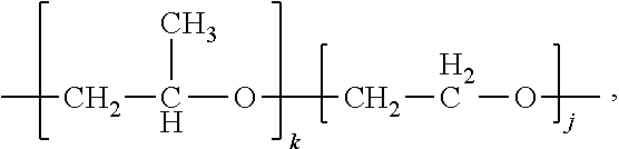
CCC(OCCOC)C
